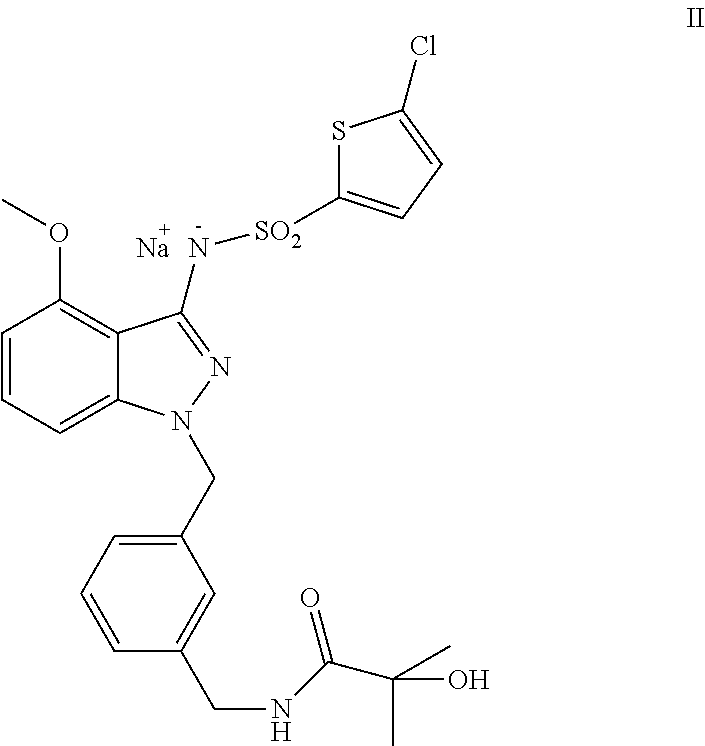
C1=CC=C2C(=C1OC)C(N[SO2]C1=CC=C(Cl)S1)=NN2CC1=CC=CC(CNC(C(O)(C)C)=O)=C1.[Na]
